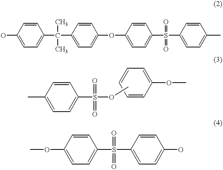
C1(O)=CC=C(C(C2=CC=C(OC3=CC=C(S(C4=CC=C(C)C=C4)(=O)=O)C=C3)C=C2)(C)C)C=C1.C1(C)=CC=C(S(OC)(=O)=O)C=C1.C1=CC=CC(OC)=C1.C1(OC)=CC=C(S(=O)(=O)C2=CC=C(O)C=C2)C=C1
